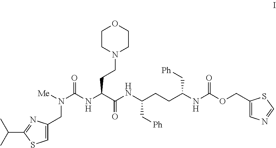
C(C1=NC(CN(C(NC(C(NC(CCC(C[Ph])NC(OCC2=CN=CS2)=O)C[Ph])=O)CCN2CCOCC2)=O)[Me])=CS1)(C)C
